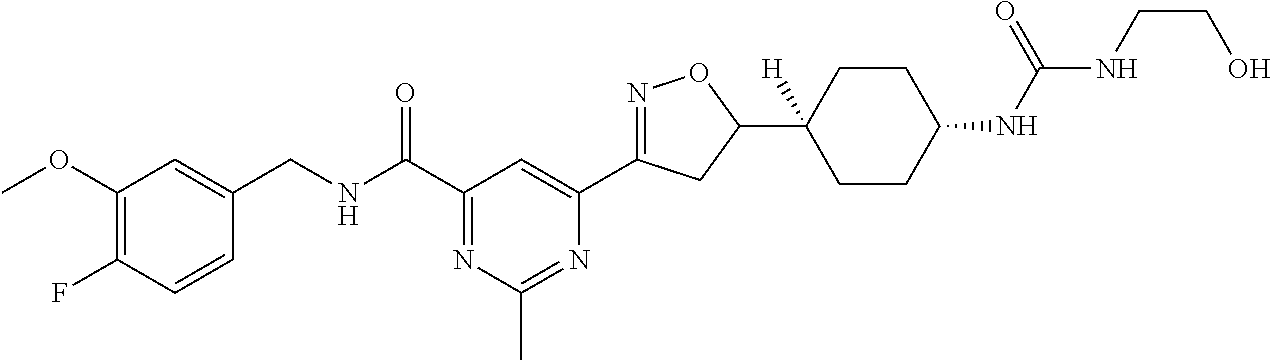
C1=CC(F)=C(OC)C=C1CNC(C1=NC(C)=NC(C2=NOC(C3([H])CCC(NC(NCCO)=O)CC3)C2)=C1)=O
